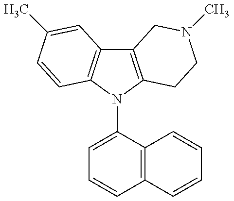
C12=C(N(C3=CC=CC4=C3C=CC=C4)C3=C1C=C(C)C=C3)CCN(C)C2
